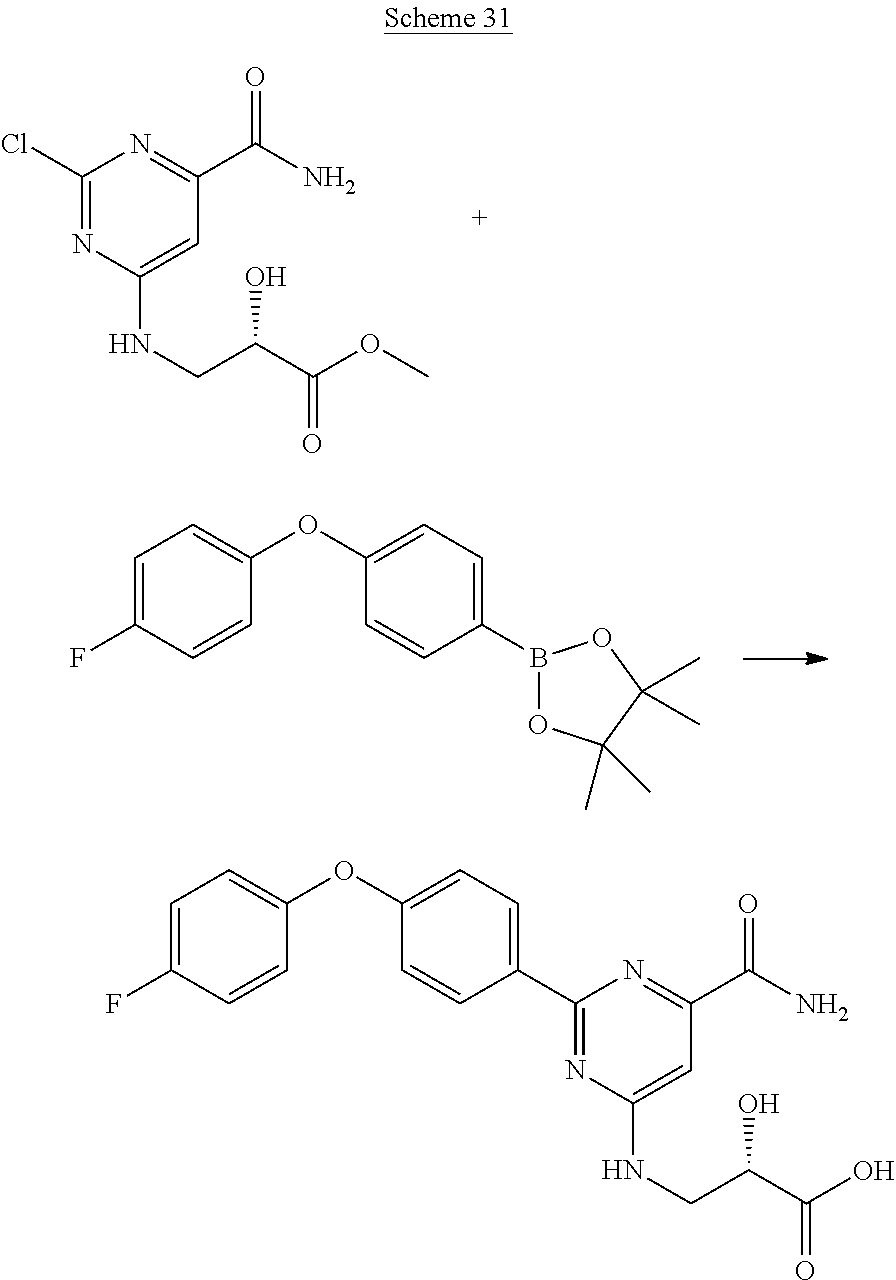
C1(Cl)=NC(NCC(C(OC)=O)O)=CC(C(N)=O)=N1.C1=C(F)C=CC(OC2=CC=C(B3OC(C)(C)C(C)(C)O3)C=C2)=C1.C1(C2=CC=C(OC3=CC=C(F)C=C3)C=C2)=NC(NCC(C(O)=O)O)=CC(C(N)=O)=N1
